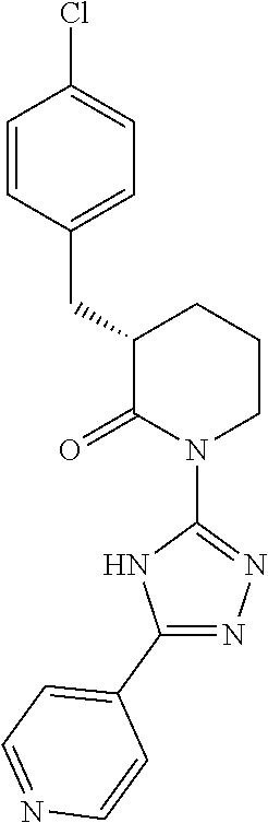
C1=CC(CC2C(=O)N(C3=NN=C(C4=CC=NC=C4)N3)CCC2)=CC=C1Cl
